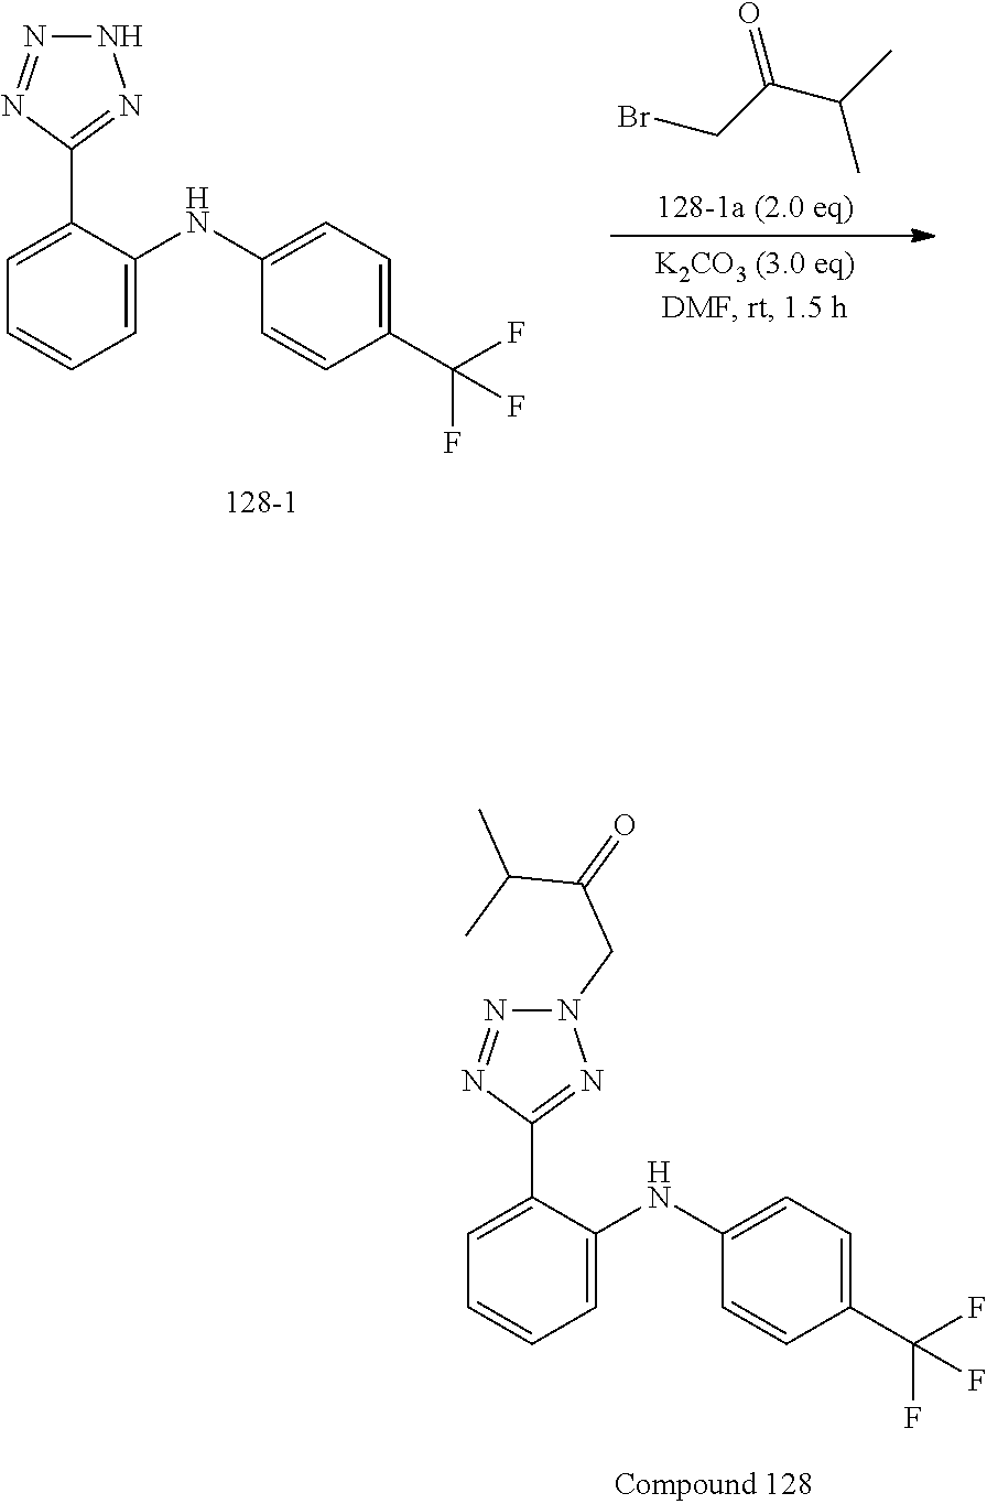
C1=C(C2=NN(CC(=O)C(C)C)N=N2)C(NC2=CC=C(C(F)(F)F)C=C2)=CC=C1.C1=C(C2=NNN=N2)C(NC2=CC=C(C(F)(F)F)C=C2)=CC=C1.BrCC(C(C)C)=O
